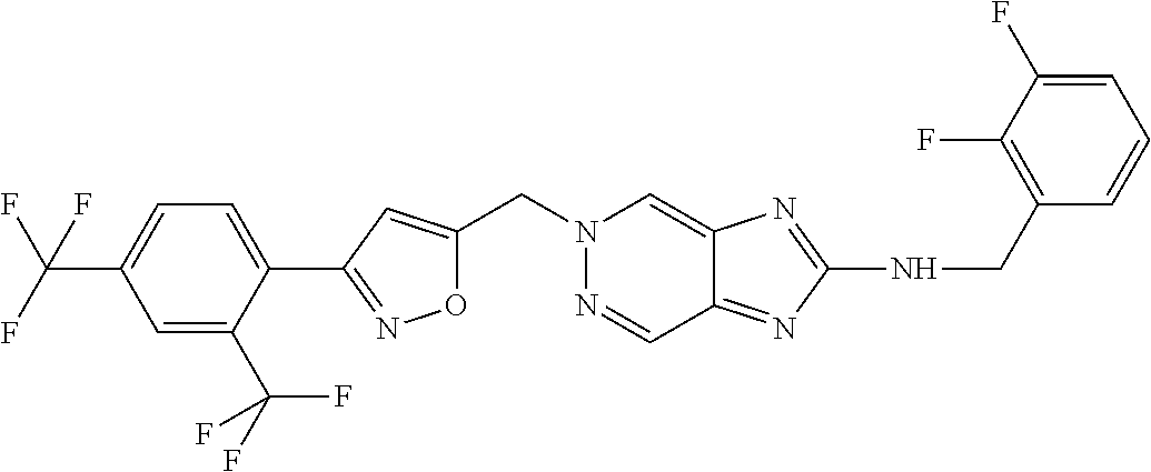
O1C(CN2N=CC3=NC(NCC4=C(F)C(F)=CC=C4)=NC3=C2)=CC(C2=CC=C(C(F)(F)F)C=C2C(F)(F)F)=N1
